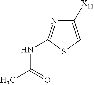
C1([X11])=CSC(NC(C)=O)=N1
